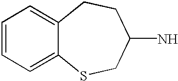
C1=CC=C2C(=C1)CCC(N)CS2
